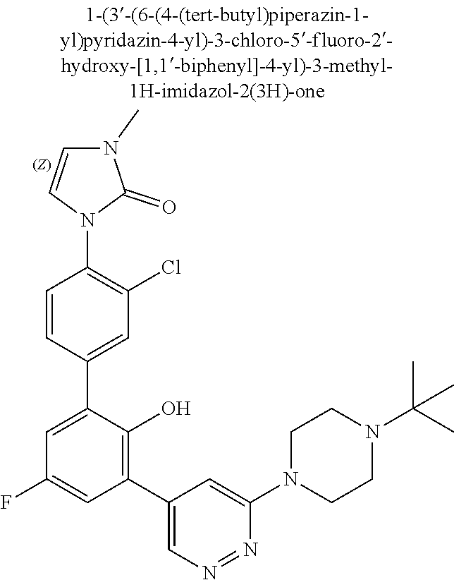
C1CN(C2=CC(C3=C(O)C(C4=CC(Cl)=C(N5C=CN(C)C5=O)C=C4)=CC(F)=C3)=CN=N2)CCN1C(C)(C)C
